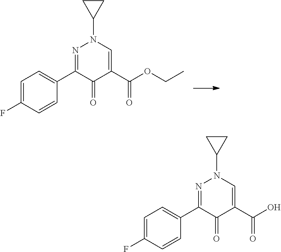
C1=C(F)C=CC(C2=NN(C3CC3)C=C(C(=O)OCC)C2=O)=C1.C1=C(F)C=CC(C2=NN(C3CC3)C=C(C(=O)O)C2=O)=C1
